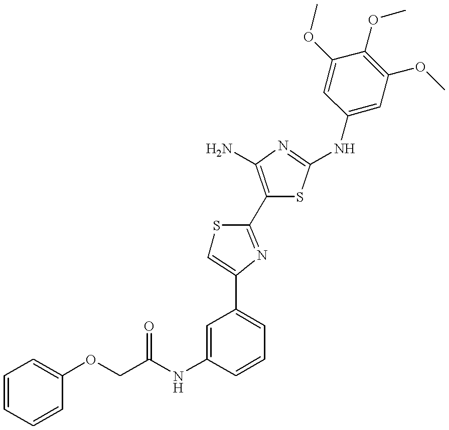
C(OC1=CC=CC=C1)C(NC1=CC(C2=CSC(C3=C(N)N=C(NC4=CC(OC)=C(OC)C(OC)=C4)S3)=N2)=CC=C1)=O
